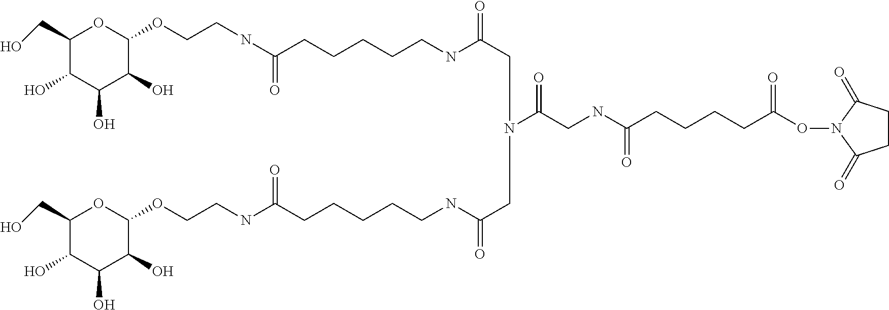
C1(CO)C(O)C(O)C(O)C(OCCNC(=O)CCCCCNC(CN(CC(NCCCCCC(NCCOC2C(O)C(O)C(O)C(CO)O2)=O)=O)C(CNC(CCCCC(ON2C(=O)CCC2=O)=O)=O)=O)=O)O1
